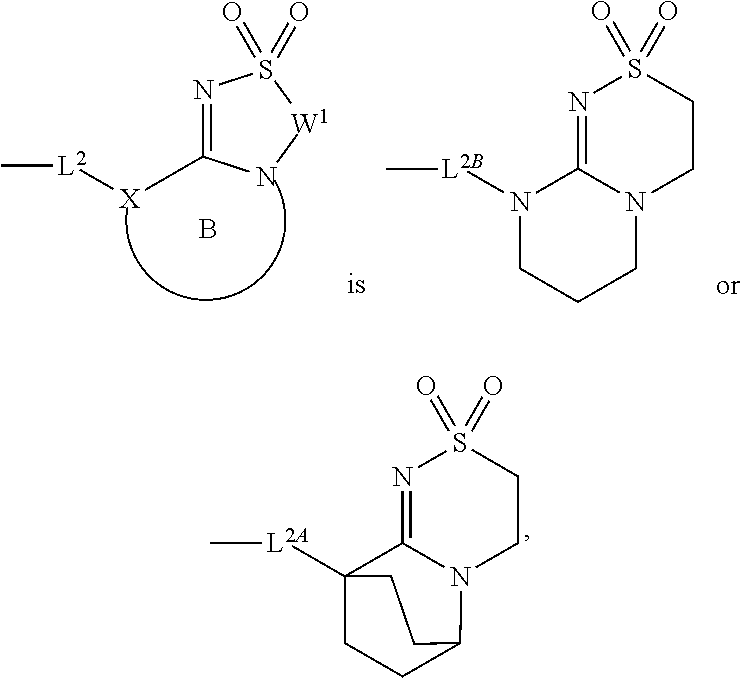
N1=C2N(CCS1(=O)=O)C1CCC2([L2A]C)CC1.N1=C2N(CCS1(=O)=O)CCCN2[L2B]C.N1=C([X][L2]C)N[W1]S1(=O)=O.B
